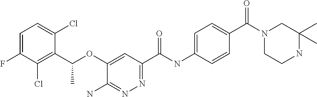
C1=C(F)C(Cl)=C(C(OC2=CC(C(NC3=CC=C(C(N4CCNC(C)(C)C4)=O)C=C3)=O)=NN=C2N)C)C(Cl)=C1
